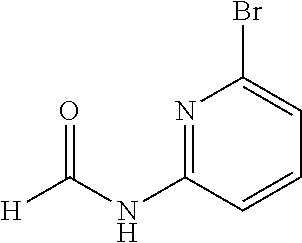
N1=C(NC([H])=O)C=CC=C1Br
